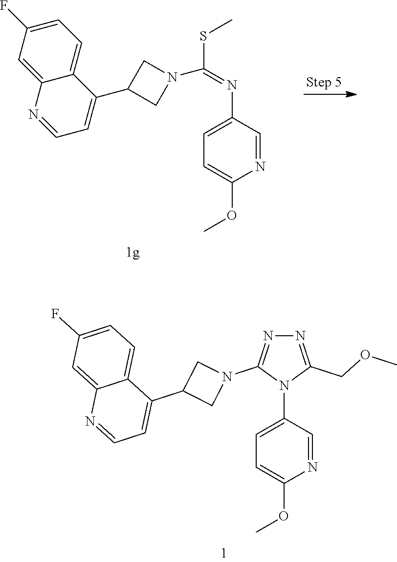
C12=CC(F)=CC=C1C(C1CN(C(=NC3=CC=C(OC)N=C3)SC)C1)=CC=N2.N1=C(N2CC(C3=CC=NC4=CC(F)=CC=C34)C2)N(C2=CC=C(OC)N=C2)C(COC)=N1
